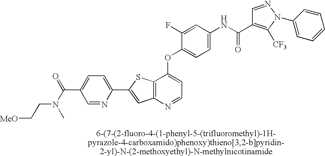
C1(C2=CC3=C(S2)C(OC2=CC=C(NC(=O)C4=C([CF3])N(C5=CC=CC=C5)N=C4)C=C2F)=CC=N3)=CC=C(C(=O)N(CC[MeO])C)C=N1
